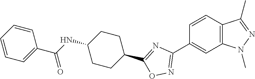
C1=CC2=C(C=C1C1=NOC(C3CCC(NC(C4=CC=CC=C4)=O)CC3)=N1)N(C)N=C2C
